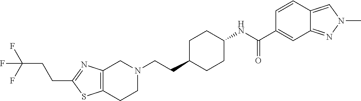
C12=C(CCN(CCC3CCC(NC(C4=CC5=NN(C)C=C5C=C4)=O)CC3)C1)SC(CCC(F)(F)F)=N2
